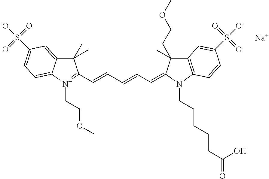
C1(C)(C)C2=CC(S(=O)([-O])=O)=CC=C2[N+](CCOC)=C1C=CC=CC=C1C(CCOC)(C)C2=C(N1CCCCCC(=O)O)C=CC(S(=O)([O-])=O)=C2.[Na]
